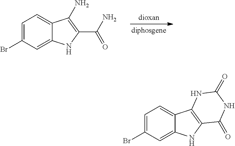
C1=C(Br)C=C2C(=C1)C(N)=C(C(N)=O)N2.C1=C(Br)C=C2C(=C1)C1=C(N2)C(=O)NC(=O)N1
